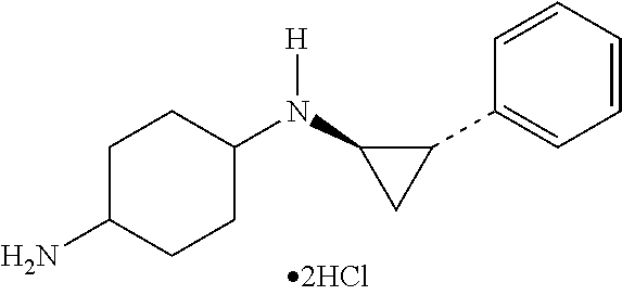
C1=CC=CC(C2C(N(C3CCC(N)CC3)[H])C2)=C1
